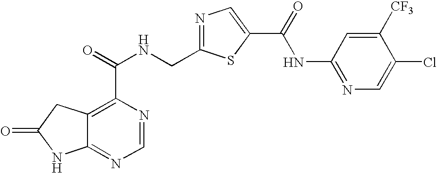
C12=NC=NC(C(NCC3=NC=C(C(=O)NC4=NC=C(Cl)C([CF3])=C4)S3)=O)=C1CC(=O)N2
